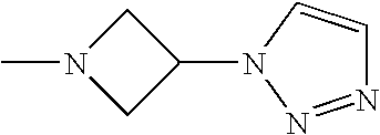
N1(C)CC(N2N=NC=C2)C1
